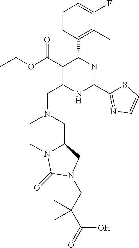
C1=CC(C2N=C(C3=NC=CS3)NC(CN3CC4N(CC3)C(=O)N(CC(C(=O)O)(C)C)C4)=C2C(OCC)=O)=C(C)C(F)=C1
